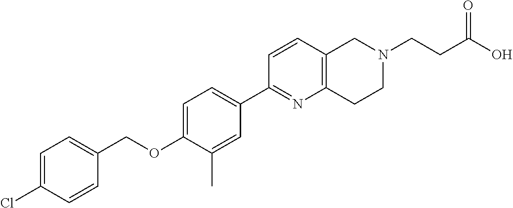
C1=C(Cl)C=CC(COC2=CC=C(C3=NC4=C(C=C3)CN(CCC(O)=O)CC4)C=C2C)=C1
